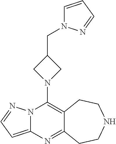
N12C(=CC=N1)N=C1C(=C2N2CC(CN3C=CC=N3)C2)CCNCC1
